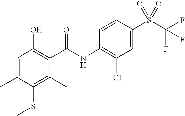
C1=C(C)C(SC)=C(C)C(C(NC2=C(Cl)C=C(S(=O)(=O)C(F)(F)F)C=C2)=O)=C1O
